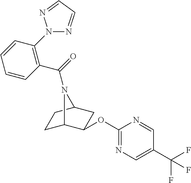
C1C2C(OC3=NC=C(C(F)(F)F)C=N3)CC(C1)N2C(=O)C1=C(N2N=CC=N2)C=CC=C1
